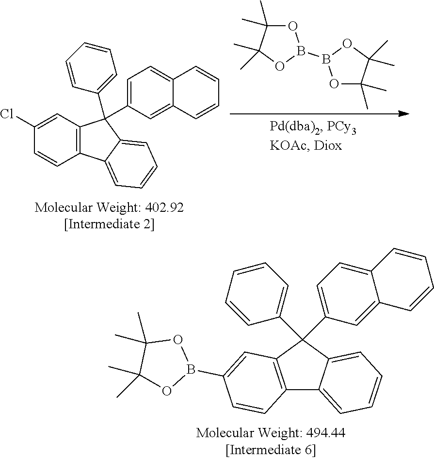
O1C(C)(C)C(C)(C)OB1B1OC(C)(C)C(C)(C)O1.C1(Cl)=CC2=C(C=C1)C1=CC=CC=C1C2(C1=CC=CC=C1)C1=CC=C2C(=C1)C=CC=C2.C12=C(C(C3=CC=CC=C3)(C3=CC=C4C(=C3)C=CC=C4)C3=CC=CC=C13)C=C(B1OC(C)(C)C(C)(C)O1)C=C2
